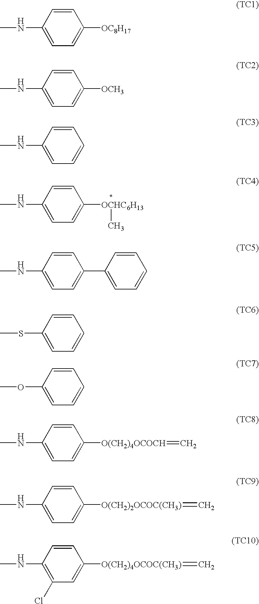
C1=CC(NC)=CC=C1[OCHC6H13]C.C1=CC(NC)=CC=C1[OC8H17].C1=CC(NC)=CC=C1[OCH3].C1=CC(NC)=CC=C1.C1=CC(NC)=CC=C1C1=CC=CC=C1.C1=CC(SC)=CC=C1.C1=CC(OC)=CC=C1.C1=CC(NC)=CC=C1[O(CH2)4OCOCH]=C.C1=CC(NC)=CC=C1[O(CH2)2OCOC(CH3)]=C.C1=CC(NC)=C(Cl)C=C1[O(CH2)4OCOC(CH3)]=C
